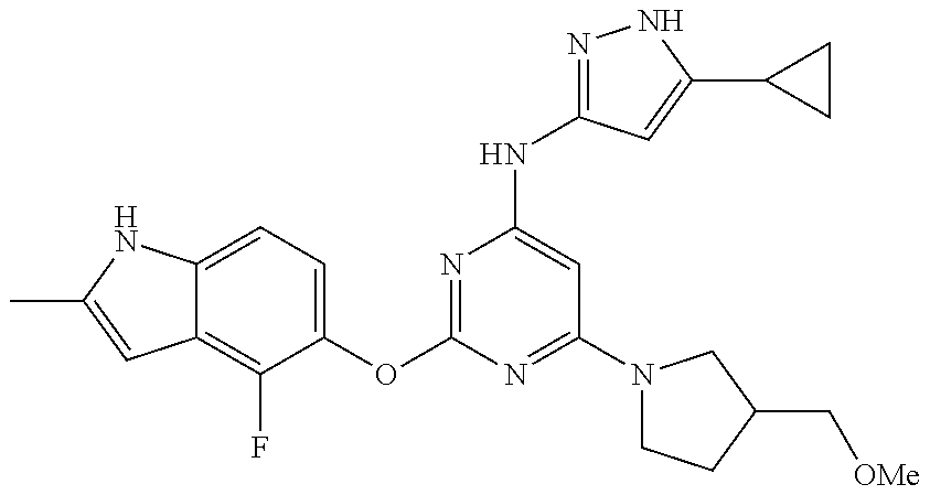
C12=C(F)C(OC3=NC(NC4=NNC(C5CC5)=C4)=CC(N4CCC(C[OMe])C4)=N3)=CC=C1NC(C)=C2
